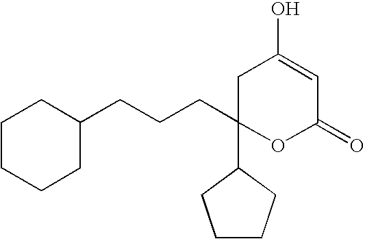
C1CCCC(CCCC2(C3CCCC3)OC(=O)C=C(O)C2)C1
